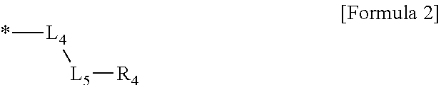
*[L4][L5][R4]
